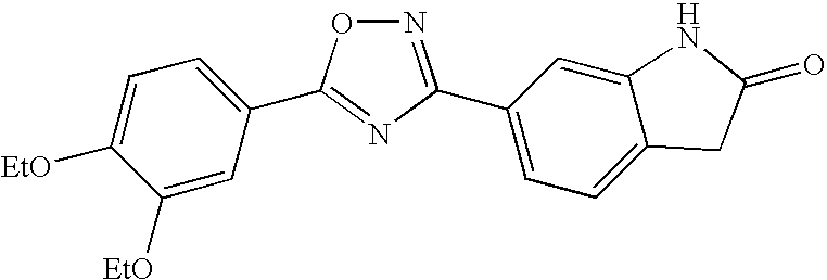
O1N=C(C2=CC=C3C(=C2)NC(=O)C3)N=C1C1=CC=C([EtO])C([EtO])=C1
